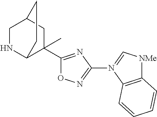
N1C2C(C3=NC(N4=C[NMe]C5=C4C=CC=C5)=NO3)(C)CC(C1)CC2
